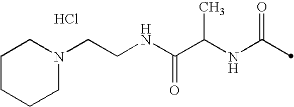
C(NC(=O)C)(C(NCCN1CCCCC1)=O)C.Cl
